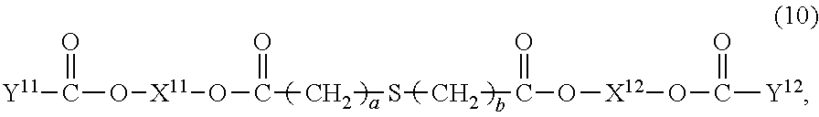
[Y11]C(O[X11]OC(CSCC(O[X12]OC([Y12])=O)=O)=O)=O
